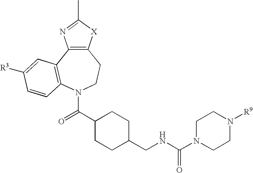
C12=C(C3=C(N(C(C4CCC(CNC(=O)N5CCN([R9])CC5)CC4)=O)CC1)C=CC([R3])=C3)N=C(C)[X]2
